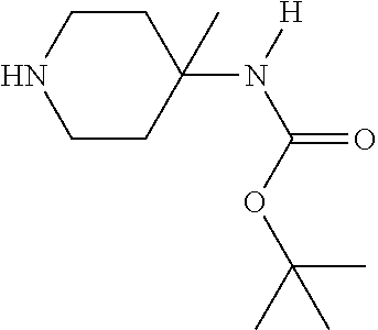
C1CNCCC1(N([H])C(OC(C)(C)C)=O)C
